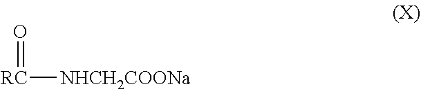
[RC]([NHCH2COONa])=O
